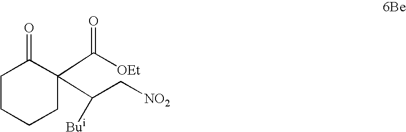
C(C[NO2])(C1(C([OEt])=O)CCCCC1=O)[Bui]
